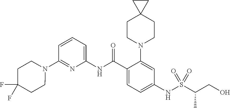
N1(C2=NC(NC(C3=CC=C(NS(C(CO)C)(=O)=O)C=C3N3CCC4(CC3)CC4)=O)=CC=C2)CCC(F)(F)CC1
